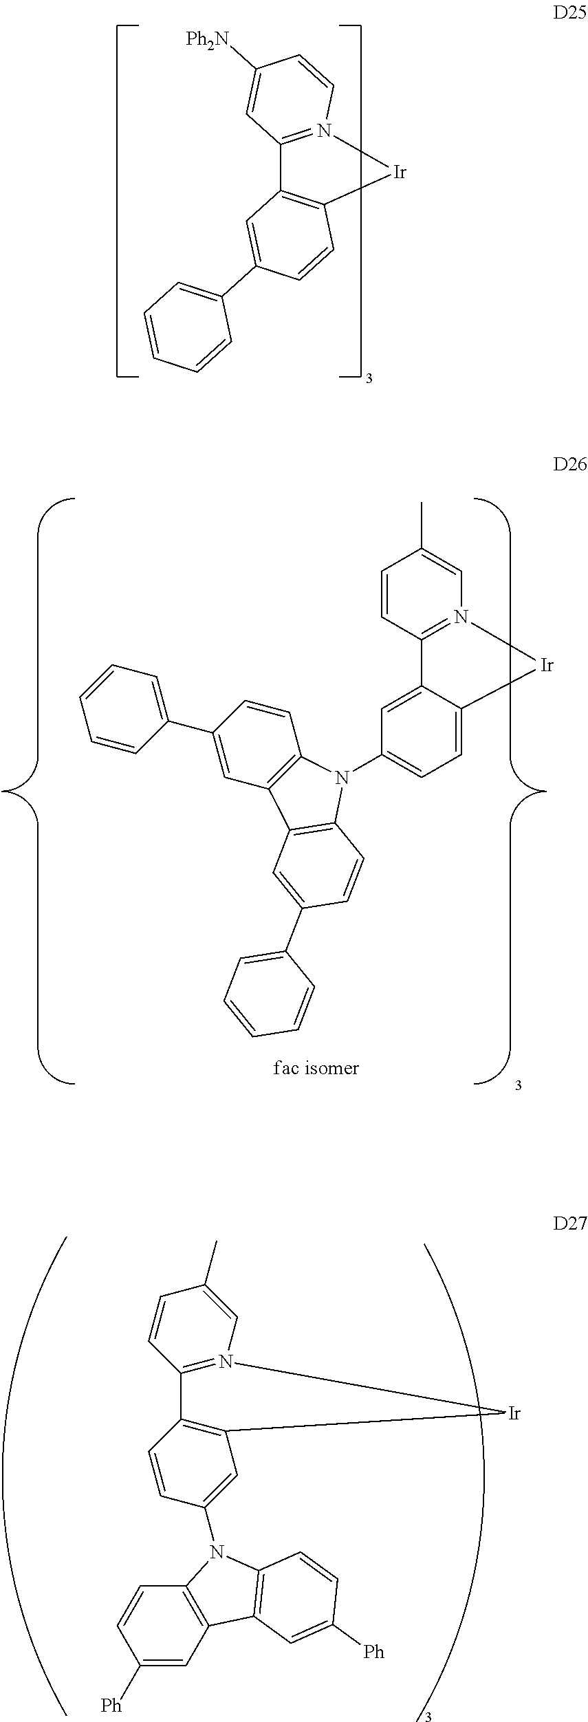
C12=N([Ir]C3=C1C=C(C1=CC=CC=C1)C=C3)C=CC([Ph2N])=C2.C1=CC=C(C2=CC3=C(C=C2)N(C2=CC=C4C(=C2)C2=N(C=C(C)C=C2)[Ir]4)C2=C3C=C(C3=CC=CC=C3)C=C2)C=C1.C1([Ph])=CC2=C(C=C1)N(C1=CC3=C(C=C1)C1=N(C=C(C)C=C1)[Ir]3)C1=C2C=C([Ph])C=C1
